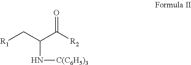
C(N[C(C6H5)3])(C[R1])C([R2])=O
